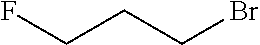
FCCCBr
